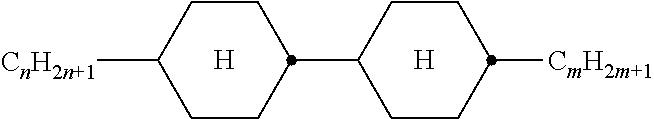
[H].[H].C1CC([CnH2n+1])CCC1C1CCC([CmH2m+1])CC1
